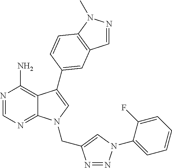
N1=CN=C2C(=C1N)C(C1=CC3=C(N(C)N=C3)C=C1)=CN2CC1=CN(C2=CC=CC=C2F)N=N1
